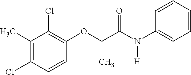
C1(C)=C(Cl)C=CC(OC(C(N(C2=CC=CC=C2)[H])=O)C)=C1Cl
